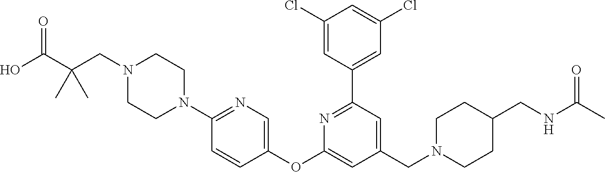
C1(Cl)=CC(C2=NC(OC3=CN=C(N4CCN(CC(C(O)=O)(C)C)CC4)C=C3)=CC(CN3CCC(CNC(C)=O)CC3)=C2)=CC(Cl)=C1
